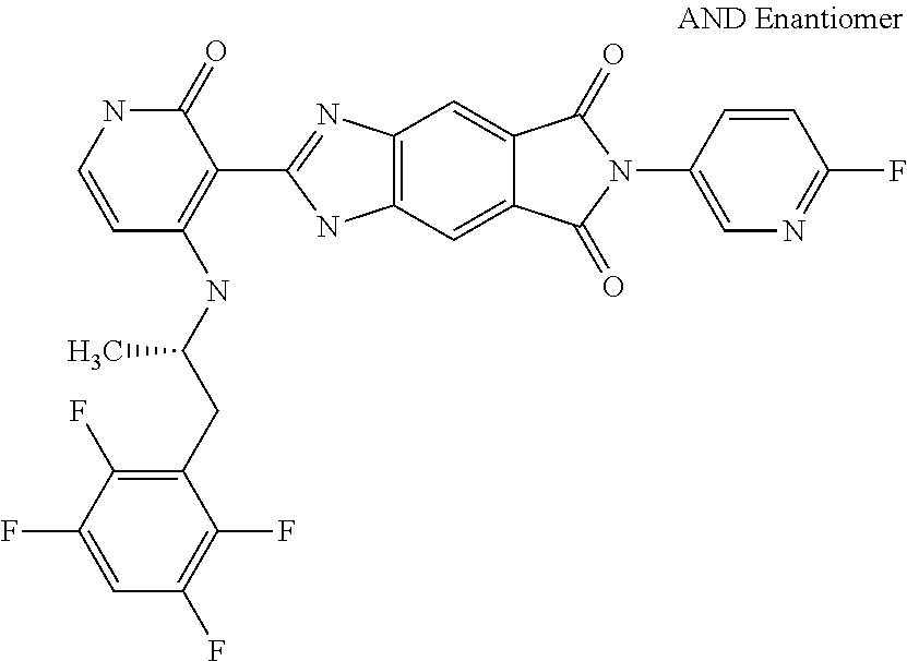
C1(CC(NC2=C(C3=NC4=C(N3)C=C3C(=C4)C(=O)N(C4=CN=C(F)C=C4)C3=O)C(=O)NC=C2)C)=C(F)C(F)=CC(F)=C1F
